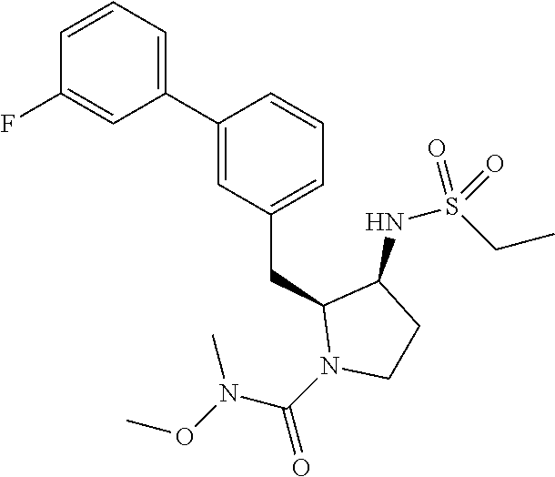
C1(C2=CC(CC3N(C(=O)N(OC)C)CCC3NS(CC)(=O)=O)=CC=C2)=CC=CC(F)=C1
